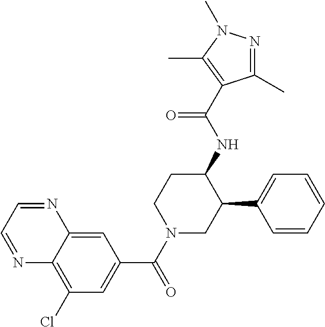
C1(Cl)=C2C(=CC(C(N3CC(C4=CC=CC=C4)C(NC(=O)C4=C(C)N(C)N=C4C)CC3)=O)=C1)N=CC=N2
